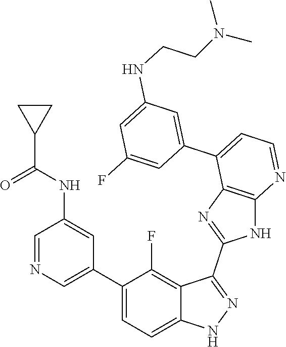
C1=NC=C(C2=CC=C3C(=C2F)C(C2=NC4=C(N2)N=CC=C4C2=CC(NCCN(C)C)=CC(F)=C2)=NN3)C=C1NC(C1CC1)=O
